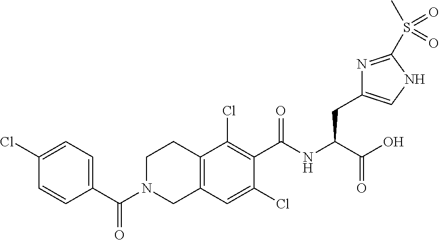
C1(C(=O)N2CC3=C(CC2)C(Cl)=C(C(=O)NC(CC2=CNC(S(C)(=O)=O)=N2)C(O)=O)C(Cl)=C3)=CC=C(Cl)C=C1
